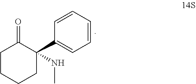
C1=CC=CC(C2(NC)CCCCC2=O)=C1
